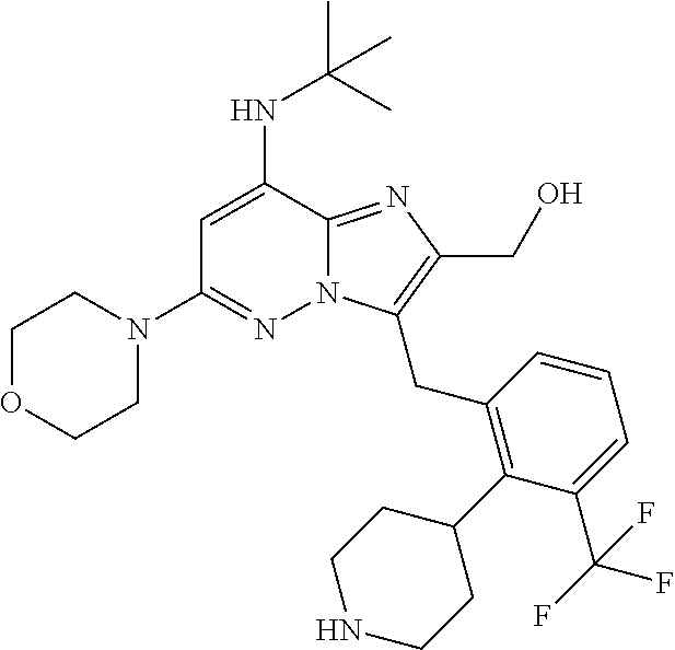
C1=C(NC(C)(C)C)C2=NC(CO)=C(CC3=C(C4CCNCC4)C(C(F)(F)F)=CC=C3)N2N=C1N1CCOCC1
